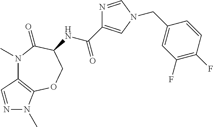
N1(C)C2=C(OCC(NC(=O)C3=CN(CC4=CC(F)=C(F)C=C4)C=N3)C1=O)N(C)N=C2
